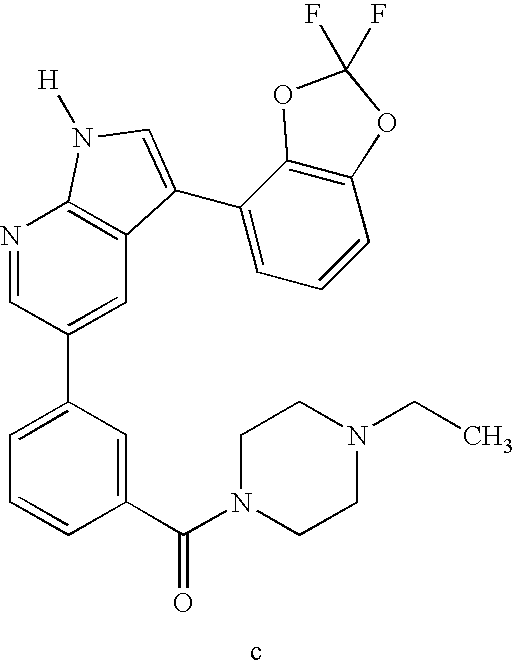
C1(C(=O)N2CCN(CC)CC2)=CC(C2=CC3=C(N=C2)N([H])C=C3C2=CC=CC3=C2OC(F)(F)O3)=CC=C1
